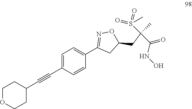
C1(C#CC2CCOCC2)=CC=C(C2=NOC(CC(C)(C(=O)NO)S(=O)(=O)C)C2)C=C1
